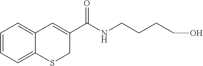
C1=CC=C2C(=C1)C=C(C(NCCCCO)=O)CS2
